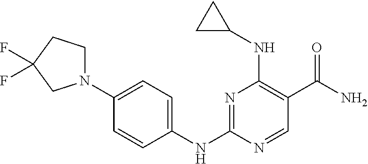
N1=C(NC2=CC=C(N3CCC(F)(F)C3)C=C2)N=CC(C(N)=O)=C1NC1CC1
